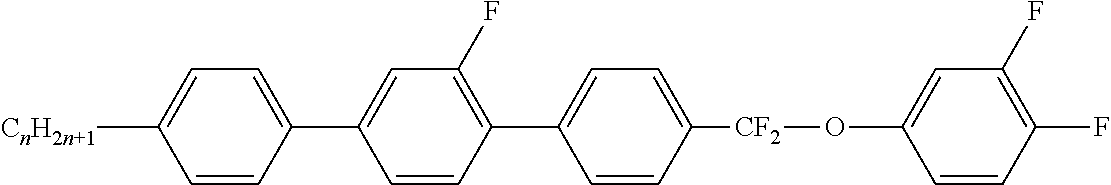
C1=CC([CF2]OC2=CC(F)=C(F)C=C2)=CC=C1C1=C(F)C=C(C2=CC=C([CnH2n+1])C=C2)C=C1
